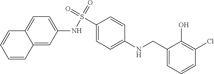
C1(NS(C2=CC=C(NCC3=CC=CC(Cl)=C3O)C=C2)(=O)=O)=CC=C2C(=C1)C=CC=C2
